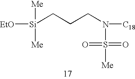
[EtO][Si](CCCN([C18])S(=O)(=O)[Me])([Me])[Me]
